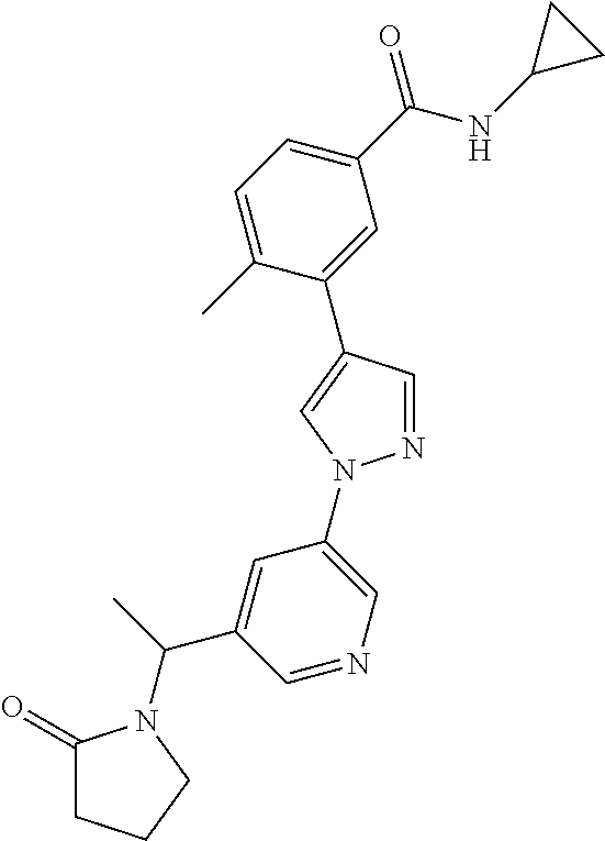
C1=C(C)C(C2=CN(C3=CN=CC(C(C)N4C(=O)CCC4)=C3)N=C2)=CC(C(NC2CC2)=O)=C1
